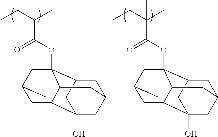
C12CC3CC4(OC(=O)C(C)CC)C1CC1CC2(O)C(C4C1)C3.C12CC3CC4(OC(=O)C(C)(CC)C)C1CC1CC2(O)C(C4C1)C3
